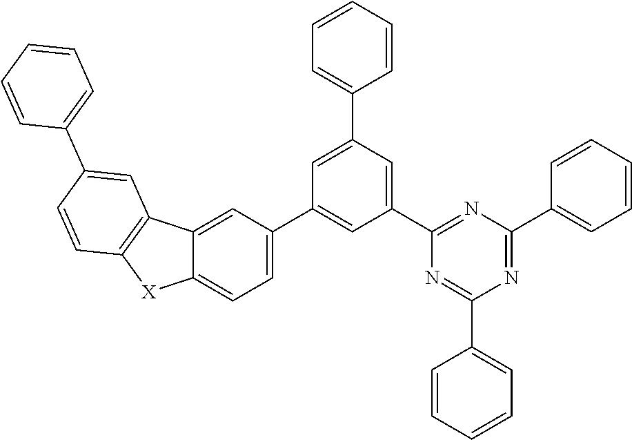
C1(C2=CC=CC=C2)=NC(C2=CC(C3=CC=CC=C3)=CC(C3=CC=C4C(=C3)C3=C([X]4)C=CC(C4=CC=CC=C4)=C3)=C2)=NC(C2=CC=CC=C2)=N1
